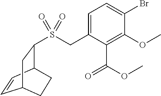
C1=C(CS(=O)(=O)C2C3C=CC(C2)CC3)C(C(OC)=O)=C(OC)C(Br)=C1
